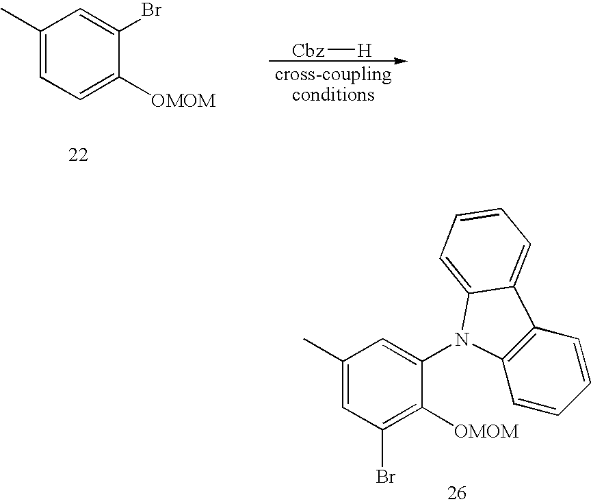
C1(Br)=C([OMOM])C(N2C3=C(C=CC=C3)C3=CC=CC=C32)=CC(C)=C1.C1=C([OMOM])C(Br)=CC(C)=C1.[Cbz][H]
